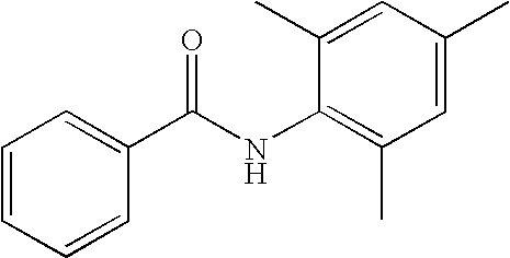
C1=CC=CC(C(NC2=C(C)C=C(C)C=C2C)=O)=C1
